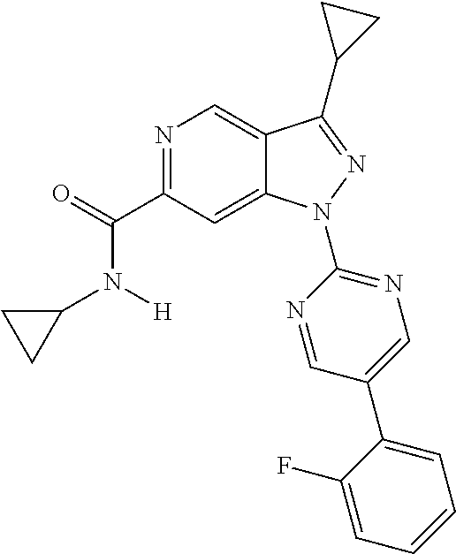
C1(N([H])C(C2=NC=C3C(=C2)N(C2=NC=C(C4=CC=CC=C4F)C=N2)N=C3C2CC2)=O)CC1
